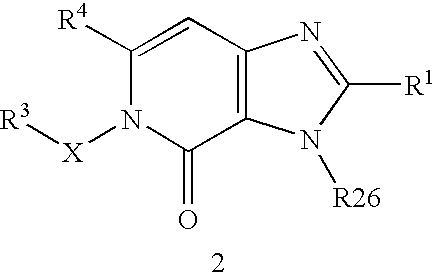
C1([R4])=CC2=C(C(=O)N1[X][R3])N([R26])C([R1])=N2
